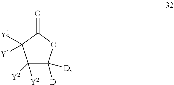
C1([Y2])([Y2])C([D])([D])OC(=O)C1([Y1])[Y1]
